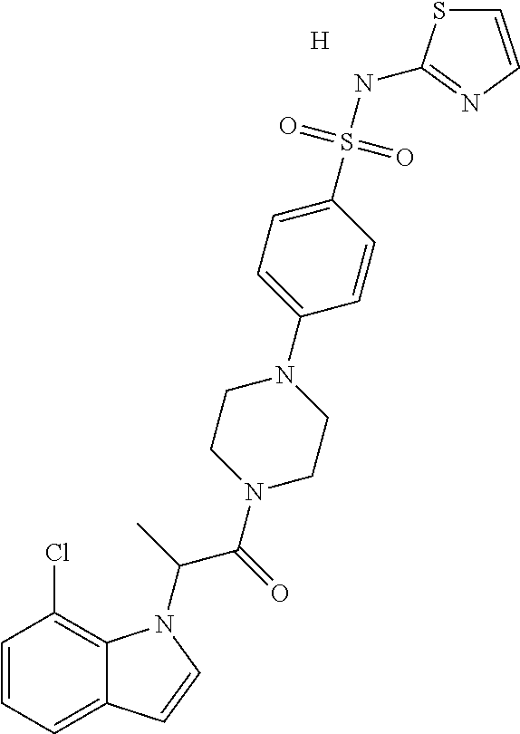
[H].C1=CC=C2C(=C1Cl)N(C(C)C(=O)N1CCN(C3=CC=C(S(NC4=NC=CS4)(=O)=O)C=C3)CC1)C=C2
